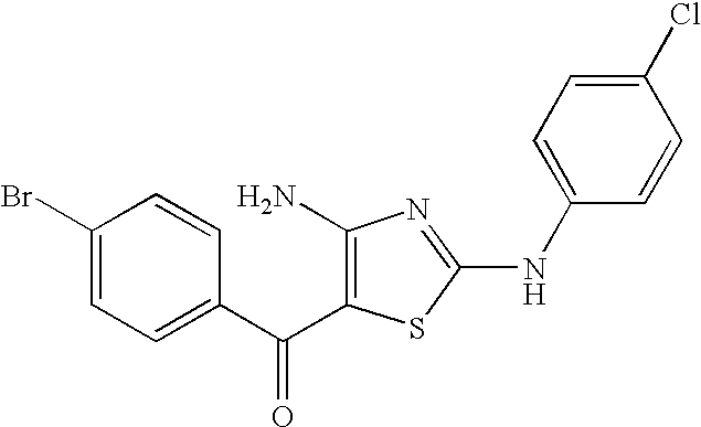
C1(Br)=CC=C(C(=O)C2=C(N)N=C(NC3=CC=C(Cl)C=C3)S2)C=C1
